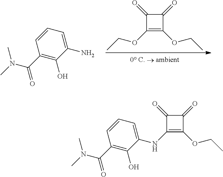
NC1=CC=CC(C(N(C)C)=O)=C1O.[0 C.  ambient].C1(=O)C(OCC)=C(OCC)C1=O.C1(=O)C(NC2=CC=CC(C(N(C)C)=O)=C2O)=C(OCC)C1=O
